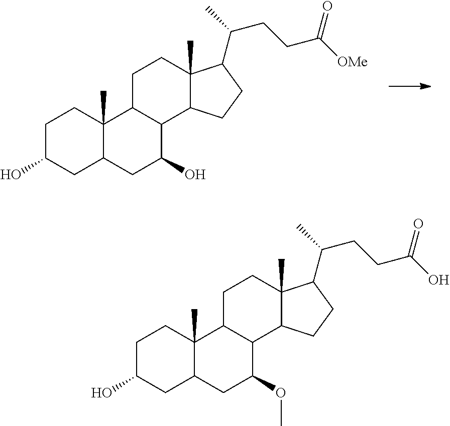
C1C(O)CC2C(C)(C1)C1C(C(O)C2)C2C(C)(CC1)C(C(C)CCC([OMe])=O)CC2.C1C(O)CC2C(C)(C1)C1C(C(OC)C2)C2C(C)(CC1)C(C(C)CCC(O)=O)CC2
